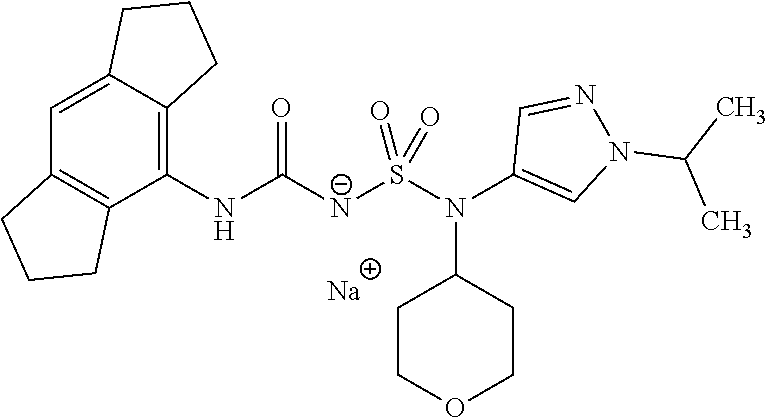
C1(NC([N-]S(N(C2=CN(C(C)C)N=C2)C2CCOCC2)(=O)=O)=O)=C2C(=CC3=C1CCC3)CCC2.[Na]
